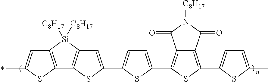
C12=C(C3=CC=C(C4=CC5=C(C6=C(C=C(C)S6)[Si]5([C8H17])[C8H17])S4)S3)SC(C3=CC=C(C)S3)=C1C(=O)N([C8H17])C2=O
